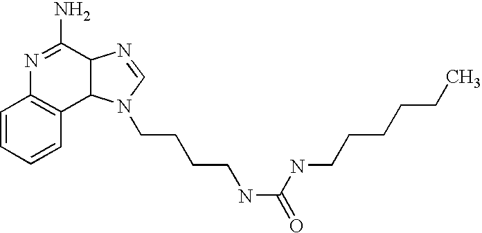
C1=CC=CC2=C1N=C(N)C1C2N(CCCCNC(NCCCCCC)=O)C=N1
